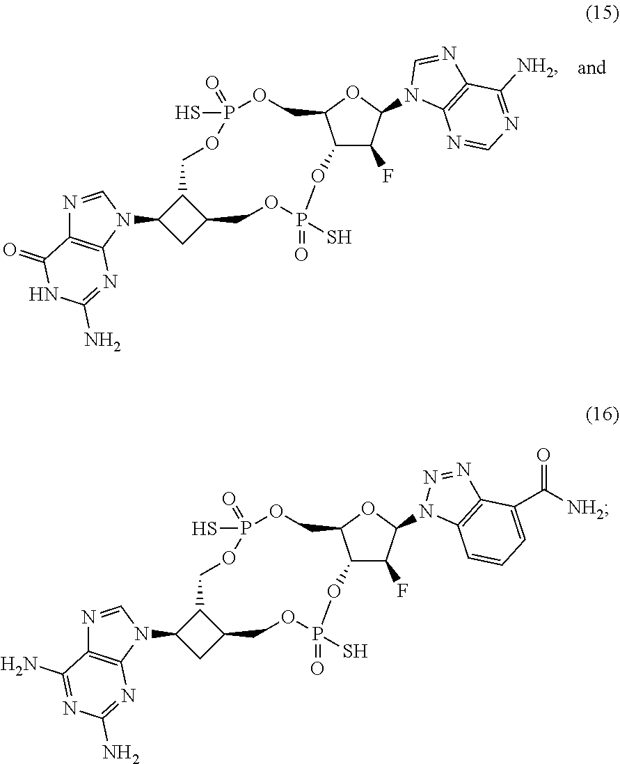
N1=CN(C2CC3C2COP(=O)(S)OCC2C(C(F)C(N4C5=C(N=C4)C([NH2])=NC=N5)O2)OP(=O)(S)OC3)C2=C1C(=O)NC(N)=N2.N1=CN(C2CC3C2COP(=O)(S)OCC2C(C(F)C(N4C5=C(N=N4)C(C([NH2])=O)=CC=C5)O2)OP(=O)(S)OC3)C2=C1C(N)=NC(N)=N2
